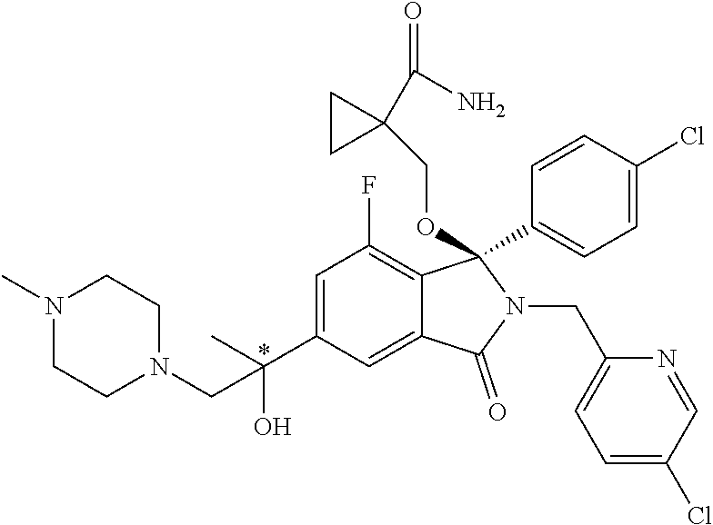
N1(C)CCN(CC(O)(C)C2=CC(F)=C3C(=C2)C(=O)N(CC2=CC=C(Cl)C=N2)C3(C2=CC=C(Cl)C=C2)OCC2(C(N)=O)CC2)CC1.*
